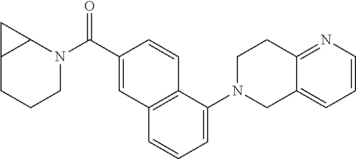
C12CCCN(C(C3=CC4=C(C=C3)C(N3CC5=CC=CN=C5CC3)=CC=C4)=O)C1C2
